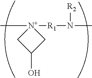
C[N+]1([R1]N([R2])C)CC(O)C1
